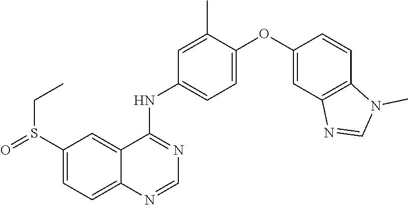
C1=C(S(=O)CC)C=C2C(=C1)N=CN=C2NC1=CC=C(OC2=CC3=C(C=C2)N(C)C=N3)C(C)=C1
